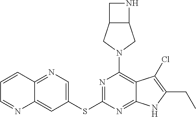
C1(N2CC3C(C2)CN3)=C2C(=NC(SC3=CN=C4C(=C3)N=CC=C4)=N1)NC(CC)=C2Cl
